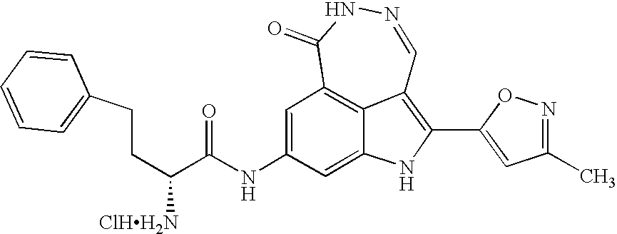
C1(=O)C2=C3C(=C(C4=CC(C)=NO4)NC3=CC(NC(=O)C([ClHH2N])CCC3=CC=CC=C3)=C2)C=NN1
